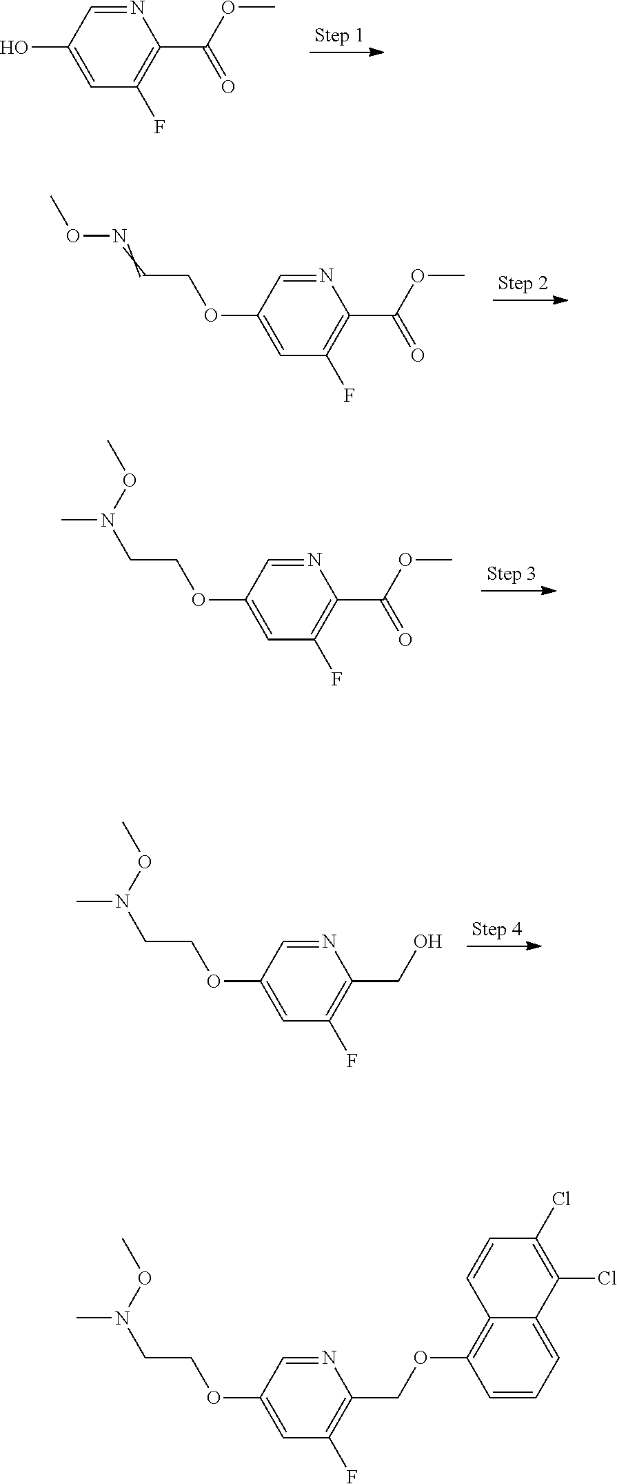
C1=C(O)C=NC(C(=O)OC)=C1F.C1=C(OCC=NOC)C=NC(C(OC)=O)=C1F.C1=C(OCCN(C)OC)C=NC(C(OC)=O)=C1F.C1=C(OCCN(C)OC)C=NC(CO)=C1F.C1=C(OCCN(C)OC)C=NC(COC2=C3C=CC(Cl)=C(Cl)C3=CC=C2)=C1F
